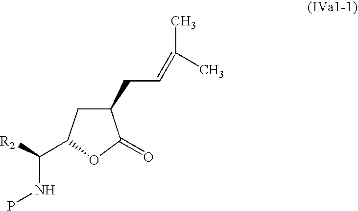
C1(CC=C(C)C)CC(C(NP)[R2])OC1=O
